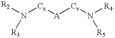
[R2]N([Cx][A][Cv]N([R4])[R5])[R3]
